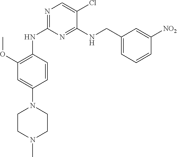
N1=C(NC2=C(OC)C=C(N3CCN(C)CC3)C=C2)N=C(NCC2=CC=CC([NO2])=C2)C(Cl)=C1
